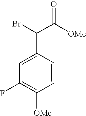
C1=CC(C(Br)C([OMe])=O)=CC(F)=C1[OMe]
